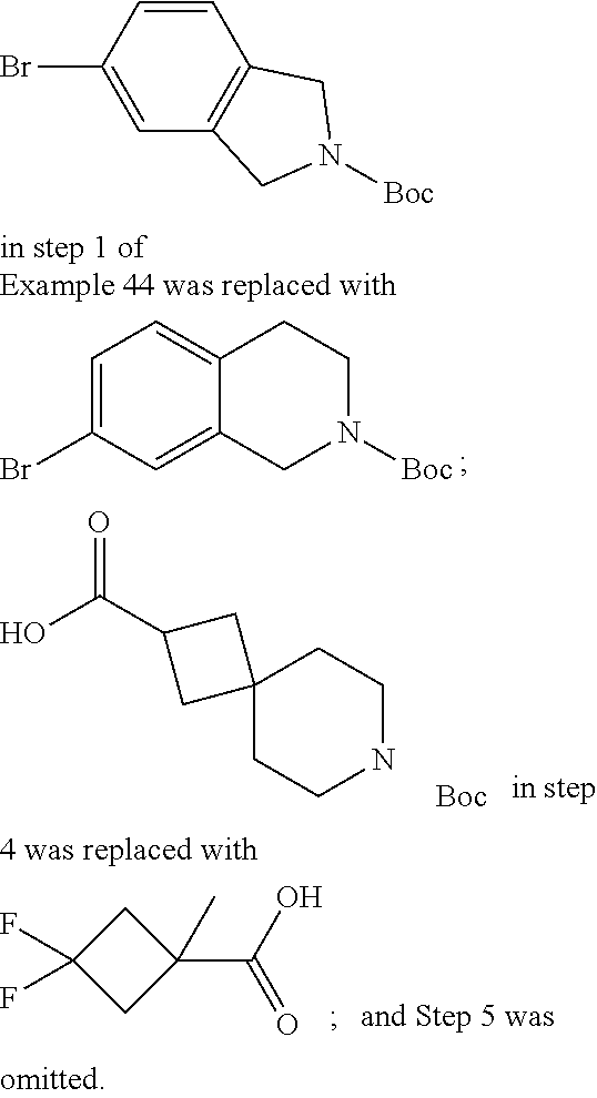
C1=C(Br)C=C2C(=C1)CCN([Boc])C2.OC(=O)C1CC2(CCNCC2)C1.[Boc].C1C(F)(F)CC1(C(=O)O)C.C1=CC(Br)=CC2=C1CN([Boc])C2
